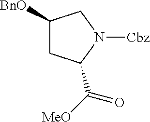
C1([BnO])CC(C([MeO])=O)N([Cbz])C1
